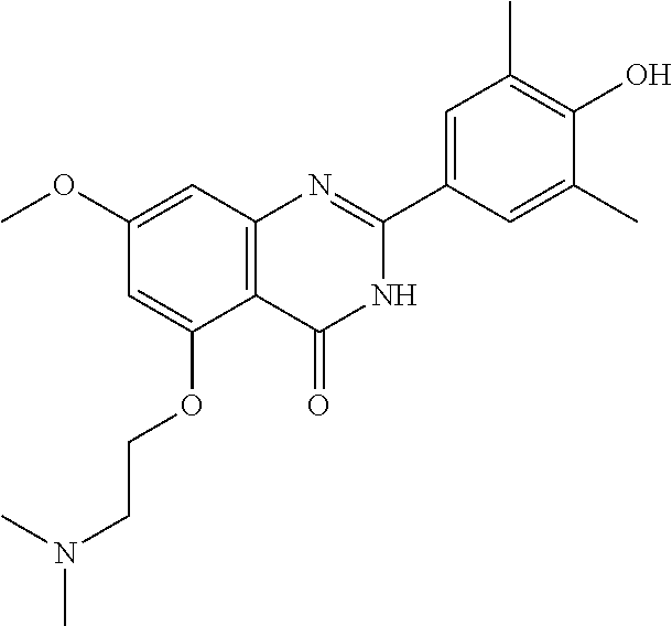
C12=C(C=C(OC)C=C1OCCN(C)C)N=C(C1=CC(C)=C(O)C(C)=C1)NC2=O
